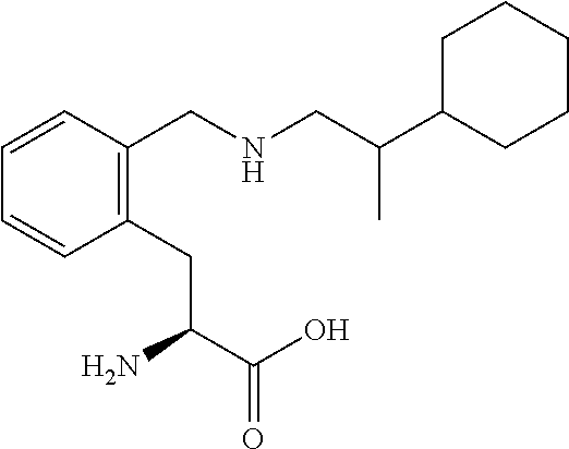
C1(CC(C(O)=O)N)=C(CNCC(C2CCCCC2)C)C=CC=C1
